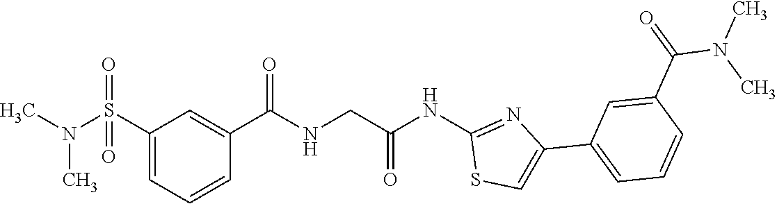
C1(S(N(C)C)(=O)=O)=CC=CC(C(=O)NCC(NC2=NC(C3=CC=CC(C(=O)N(C)C)=C3)=CS2)=O)=C1
